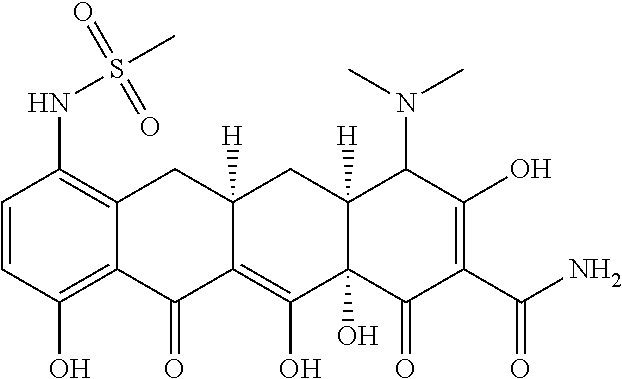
C1=CC(O)=C2C(=C1NS(C)(=O)=O)CC1([H])C(=C(O)C3(O)C([H])(C1)C(N(C)C)C(O)=C(C(N)=O)C3=O)C2=O
